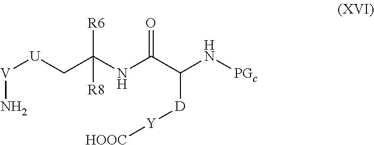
[V](N)[U]CC(NC(C(N[PGc])[D][Y][HOOC])=O)([R6])[R8]
